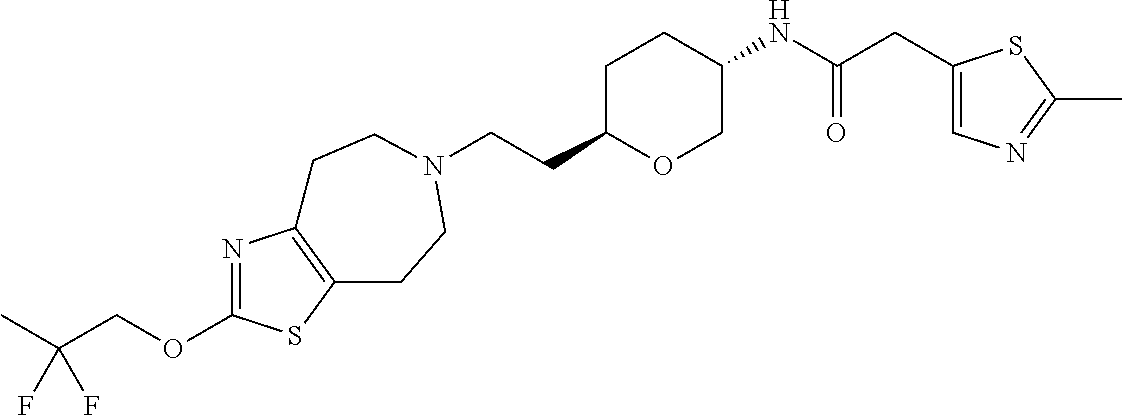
N1=C(OCC(F)(F)C)SC2=C1CCN(CCC1OCC(NC(CC3=CN=C(C)S3)=O)CC1)CC2
